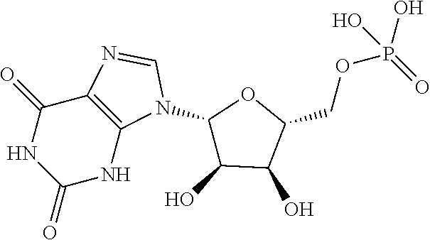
C1(=O)NC(=O)NC2=C1N=CN2C1C(O)C(O)C(COP(=O)(O)O)O1
